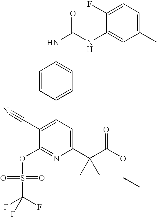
C1=CC(C2=C(C#N)C(OS(=O)(=O)C(F)(F)F)=NC(C3(C(OCC)=O)CC3)=C2)=CC=C1NC(NC1=CC(C)=CC=C1F)=O
